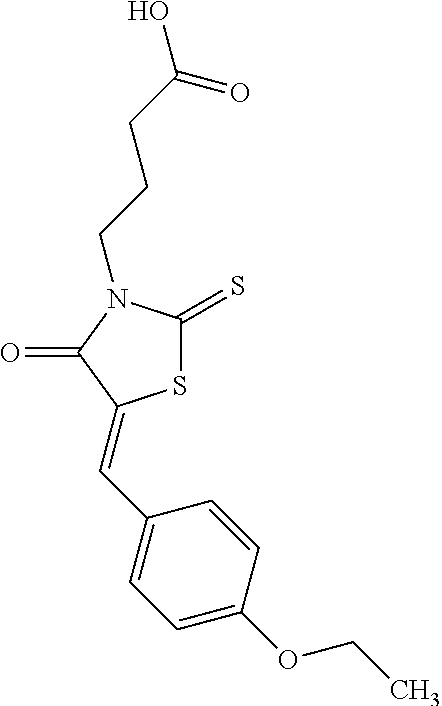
S1C(=S)N(CCCC(O)=O)C(=O)C1=CC1=CC=C(OCC)C=C1
